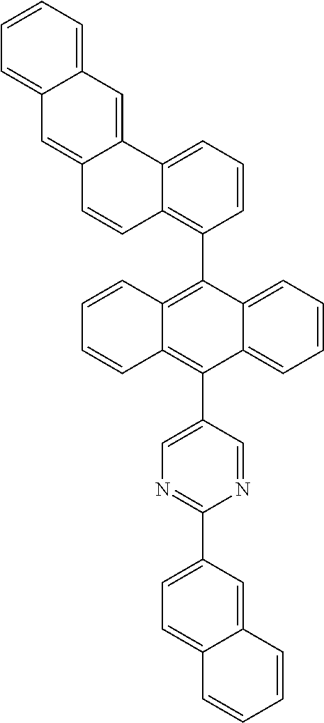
C1=CC=C2C(=C1)C=C1C(=C2)C=CC2=C(C3=C4C(=C(C5=CN=C(C6=CC=C7C(=C6)C=CC=C7)N=C5)C5=CC=CC=C35)C=CC=C4)C=CC=C12
